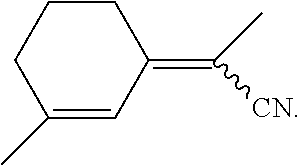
C1(C)=CC(=C(C)[CN])CCC1
